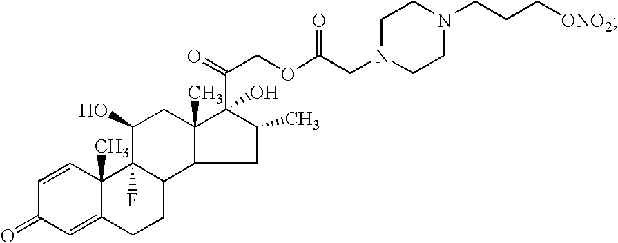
C1=CC2(C)C(=CC1=O)CCC1C2(F)C(O)CC2(C)C(O)(C(COC(CN3CCN(CCC[ONO2])CC3)=O)=O)C(C)CC12
